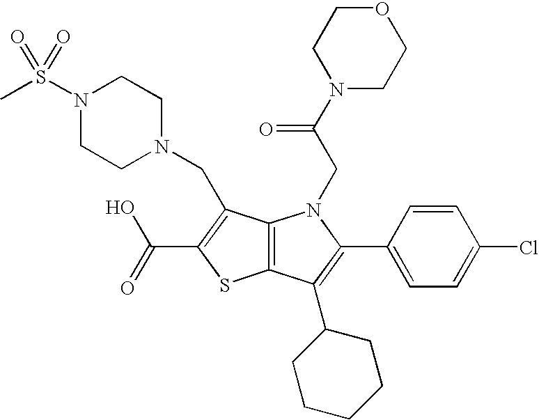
C12=C(C(C3CCCCC3)=C(C3=CC=C(Cl)C=C3)N1CC(N1CCOCC1)=O)SC(C(=O)O)=C2CN1CCN(S(C)(=O)=O)CC1
